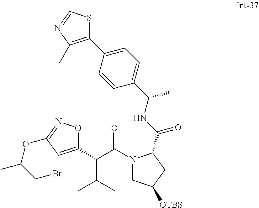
O(C(C)CBr)C1=NOC(C(C(C)C)C(N2CC([OTBS])CC2C(NC(C2=CC=C(C3=C(C)N=CS3)C=C2)C)=O)=O)=C1
